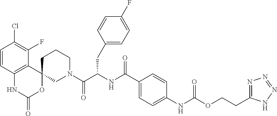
C1=CC2=C(C(F)=C1Cl)C1(OC(=O)N2)CN(C(C(NC(C2=CC=C(NC(OCCC3=NN=NN3)=O)C=C2)=O)CC2=CC=C(F)C=C2)=O)CCC1
